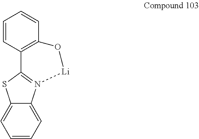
C1=CC2=C(C=C1)O[Li]N1=C2SC2=CC=CC=C21
